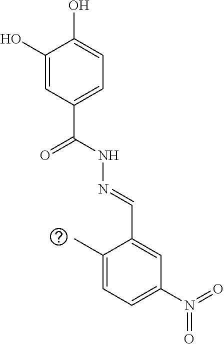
C1(O)=CC(C(=O)NN=CC2=CC(N(=O)=O)=CC=C2C)=CC=C1O
